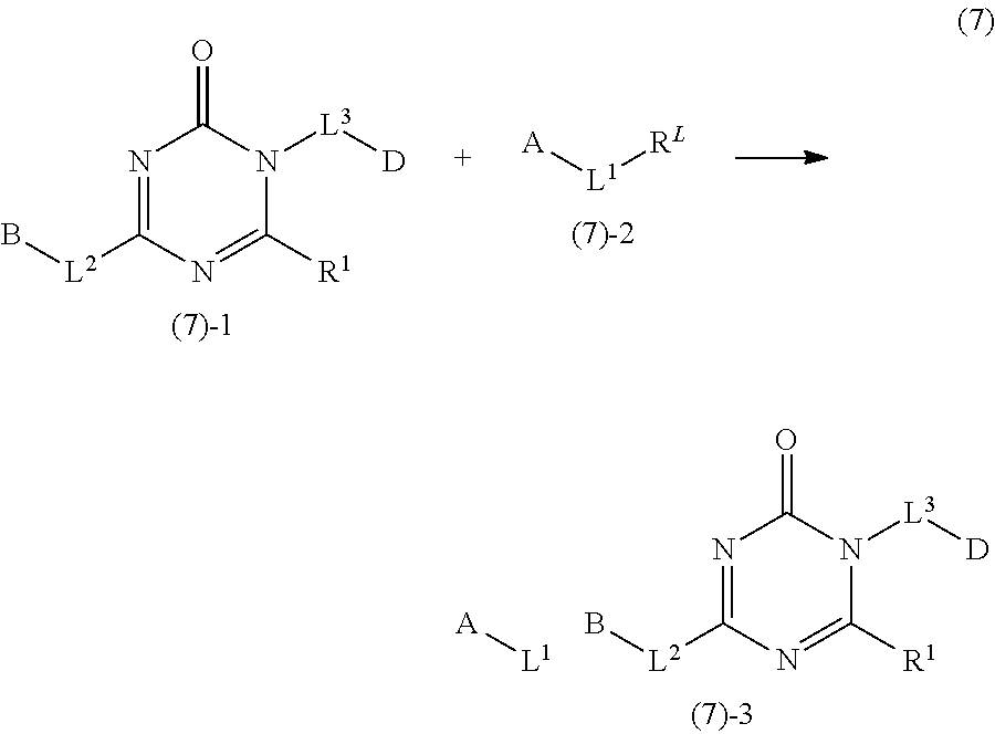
N1=C([L2]B)N=C([R1])N([L3][D])C1=O.[L1][A].N1=C([L2]B)N=C([R1])N([L3][D])C1=O.[A][L1][RL]
